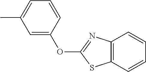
C1=C(OC2=NC3=C(S2)C=CC=C3)C=CC=C1C
